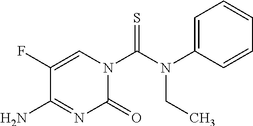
C1=C(F)C(N)=NC(=O)N1C(N(C1=CC=CC=C1)CC)=S
